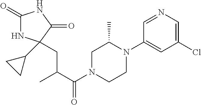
C1(=O)NC(C2CC2)(CC(C(N2CCN(C3=CC(Cl)=CN=C3)C(C)C2)=O)C)C(=O)N1
